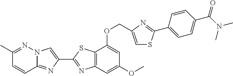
C1(C)=NN2C(=NC(C3=NC4=C(S3)C(OCC3=CSC(C5=CC=C(C(N(C)C)=O)C=C5)=N3)=CC(OC)=C4)=C2)C=C1
